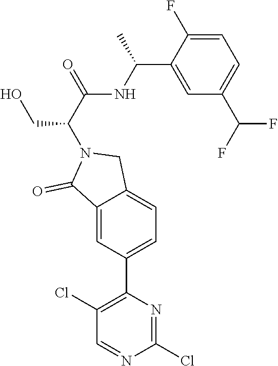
C1(Cl)=NC(C2=CC=C3C(=C2)C(=O)N(C(CO)C(NC(C)C2=CC(C(F)F)=CC=C2F)=O)C3)=C(Cl)C=N1
